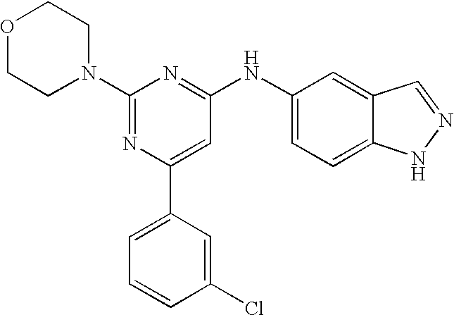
C1(N2CCOCC2)=NC(C2=CC=CC(Cl)=C2)=CC(NC2=CC=C3C(=C2)C=NN3)=N1
